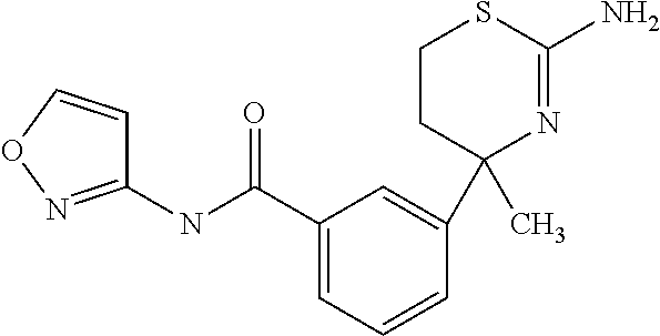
C1(NC(C2=CC=CC(C3(C)N=C(N)SCC3)=C2)=O)=NOC=C1
